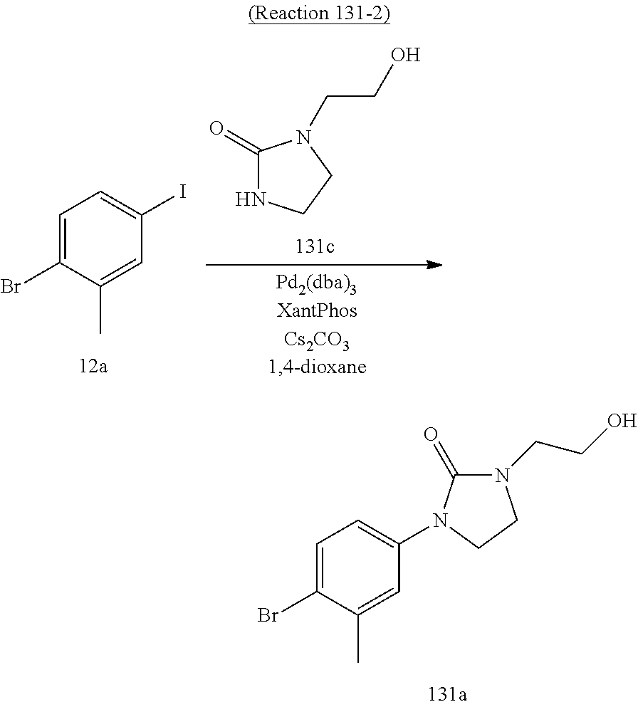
C1=C(Br)C(C)=CC(I)=C1.C1(=O)NCCN1CCO.C1=C(Br)C(C)=CC(N2C(=O)N(CCO)CC2)=C1
